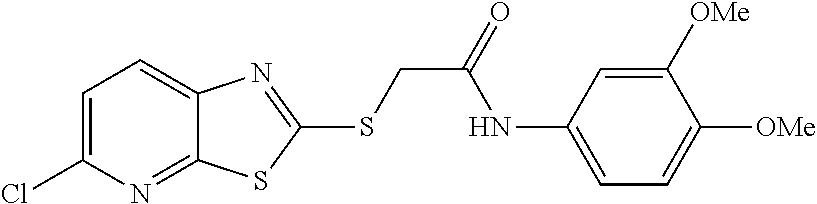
C1=C(Cl)N=C2C(=C1)N=C(SCC(=O)NC1=CC=C([OMe])C([OMe])=C1)S2
